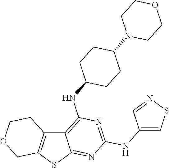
C12=C(SC3=NC(NC4=CSN=C4)=NC(NC4CCC(N5CCOCC5)CC4)=C13)COCC2
